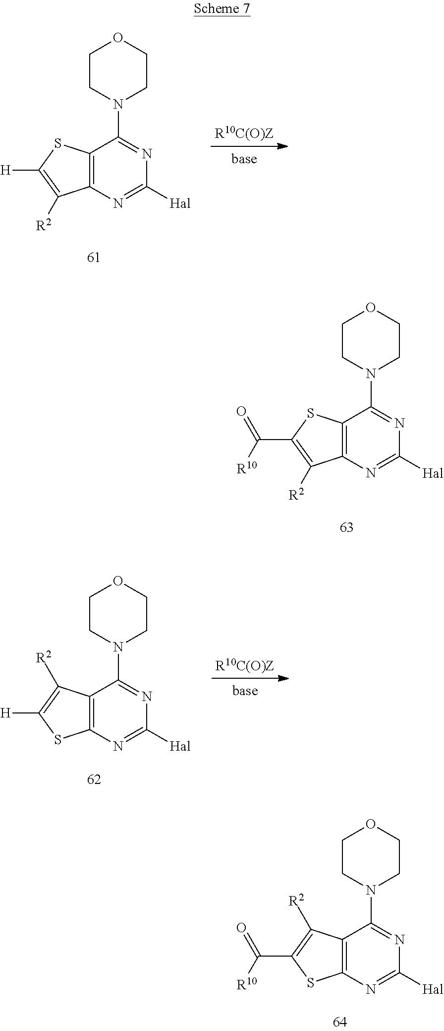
C12=C(SC(C([R10])=O)=C1[R2])C(N1CCOCC1)=NC([Hal])=N2.C12=C(SC([H])=C1[R2])C(N1CCOCC1)=NC([Hal])=N2.C12=C(C([R2])=C([H])S1)C(N1CCOCC1)=NC([Hal])=N2.C12=C(C([R2])=C(C([R10])=O)S1)C(N1CCOCC1)=NC([Hal])=N2
